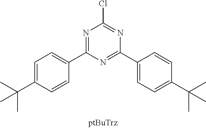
ClC1=NC(C2=CC=C(C(C)(C)C)C=C2)=NC(C2=CC=C(C(C)(C)C)C=C2)=N1
